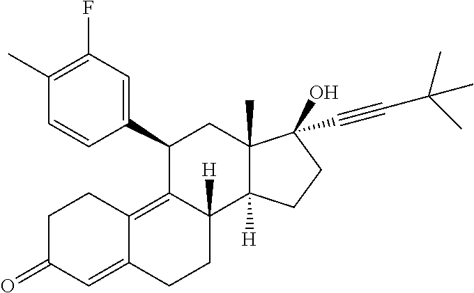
CC1=C(F)C=C(C2C3=C4C(=CC(=O)CC4)CCC3([H])C3([H])C(C)(C2)C(O)(C#CC(C)(C)C)CC3)C=C1
